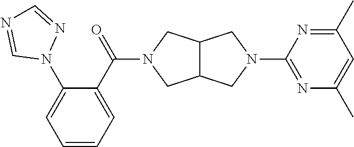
C12C(CN(C3=NC(C)=CC(C)=N3)C1)CN(C(=O)C1=CC=CC=C1N1N=CN=C1)C2
